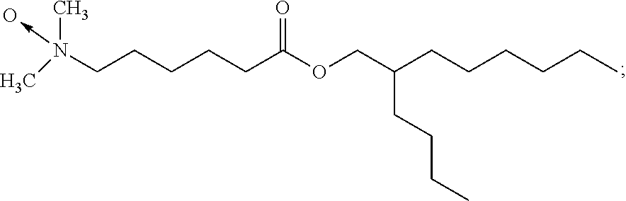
C(CCCCC(OCC(CCCCCC)CCCC)=O)N(->O)(C)C
